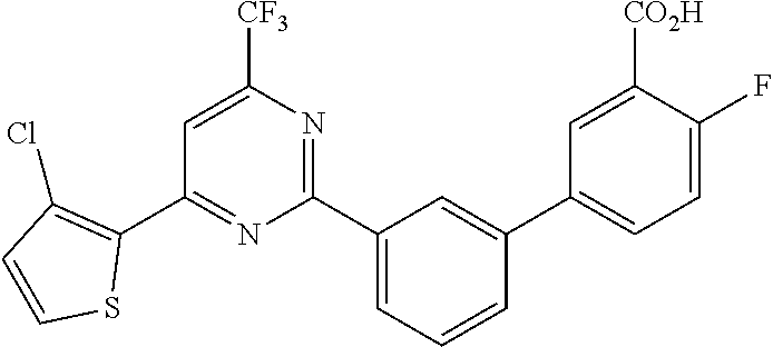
C1(C2=C(Cl)C=CS2)=NC(C2=CC=CC(C3=CC=C(F)C([CO2H])=C3)=C2)=NC([CF3])=C1
